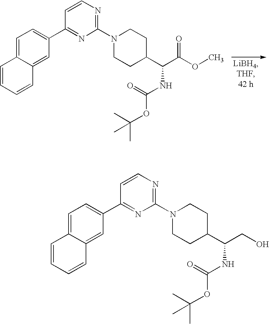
C1=C2C(=CC(C3=NC(N4CCC(C(C(OC)=O)NC(=O)OC(C)(C)C)CC4)=NC=C3)=C1)C=CC=C2.C1=C2C(=CC(C3=NC(N4CCC(C(CO)NC(OC(C)(C)C)=O)CC4)=NC=C3)=C1)C=CC=C2
